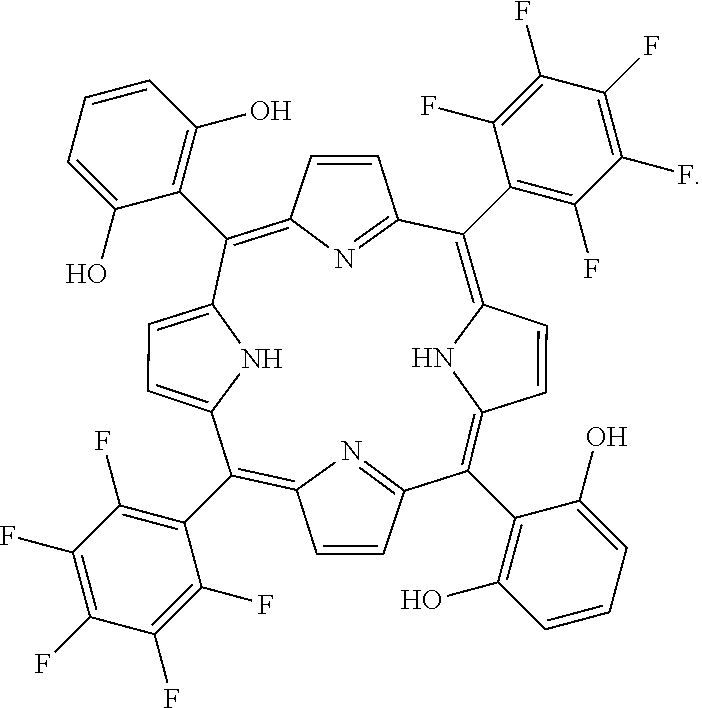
C1(C2=C(F)C(F)=C(F)C(F)=C2F)=C2NC(=C(C3=C(O)C=CC=C3O)C3=NC(=C(C4=C(F)C(F)=C(F)C(F)=C4F)C4=CC=C(N4)C(C4=C(O)C=CC=C4O)=C4N=C1C=C4)C=C3)C=C2
